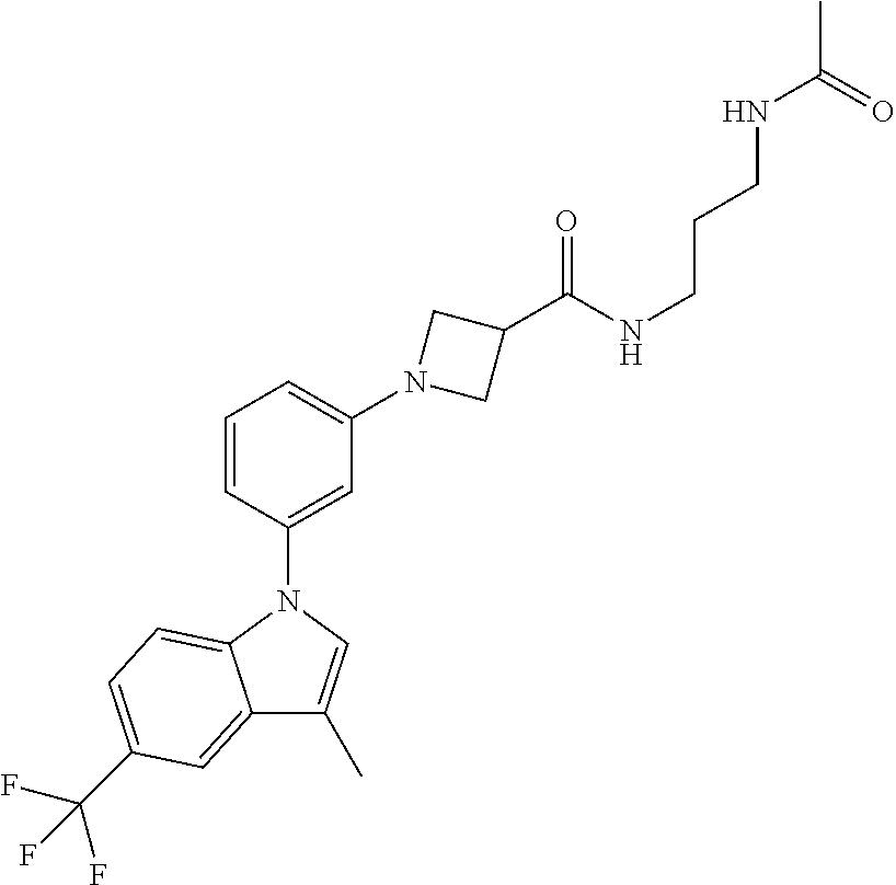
C1=CC(N2C3=CC=C(C(F)(F)F)C=C3C(C)=C2)=CC(N2CC(C(NCCCNC(=O)C)=O)C2)=C1
